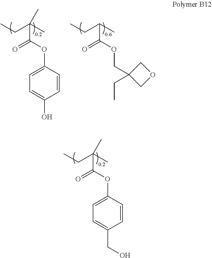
CCC(C)(C(OC1=CC=C(CO)C=C1)=O)C.CCC(C)(C(OC1=CC=C(O)C=C1)=O)C.CCC(C)C(OCC1(CC)COC1)=O
